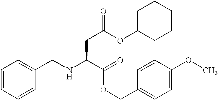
C1=CC=CC(CNC(C(OCC2=CC=C(OC)C=C2)=O)CC(OC2CCCCC2)=O)=C1
